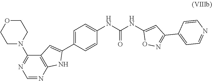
O1CCN(C2=NC=NC3=C2C=C(C2=CC=C(NC(NC4=CC(C5=CC=NC=C5)=NO4)=O)C=C2)N3)CC1
